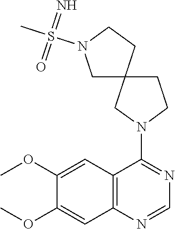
C12=C(N=CN=C1N1CCC3(C1)CCN(S(C)(=N)=O)C3)C=C(OC)C(OC)=C2
